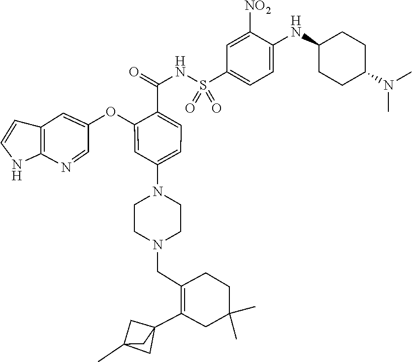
C12=C(N=CC(OC3=CC(N4CCN(CC5=C(C67CC(C)(C6)C7)CC(C)(C)CC5)CC4)=CC=C3C(=O)NS(C3=CC=C(NC4CCC(N(C)C)CC4)C([NO2])=C3)(=O)=O)=C1)NC=C2
